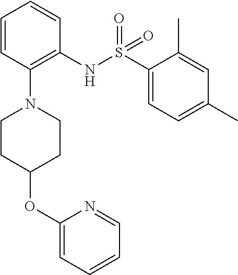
O=S(=O)(NC1=C(N2CCC(OC3=CC=CC=N3)CC2)C=CC=C1)C1=CC=C(C)C=C1C
